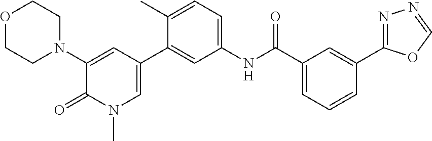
O1CCN(C2=CC(C3=CC(NC(C4=CC=CC(C5=NN=CO5)=C4)=O)=CC=C3C)=CN(C)C2=O)CC1
